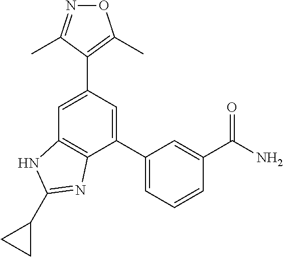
C1(C2=CC=CC(C(N)=O)=C2)=CC(C2=C(C)ON=C2C)=CC2=C1N=C(C1CC1)N2
